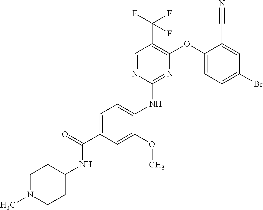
C1=C(C(=O)NC2CCN(C)CC2)C=C(OC)C(NC2=NC(OC3=CC=C(Br)C=C3C#N)=C(C(F)(F)F)C=N2)=C1
